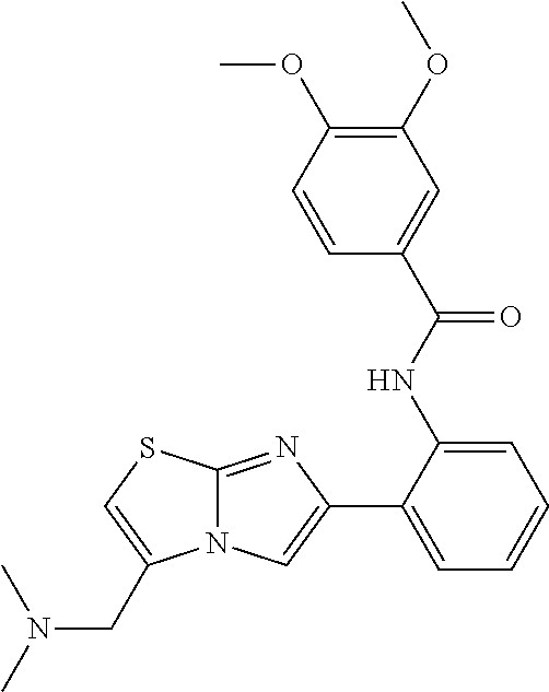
C12=NC(C3=CC=CC=C3NC(C3=CC(OC)=C(OC)C=C3)=O)=CN1C(CN(C)C)=CS2
